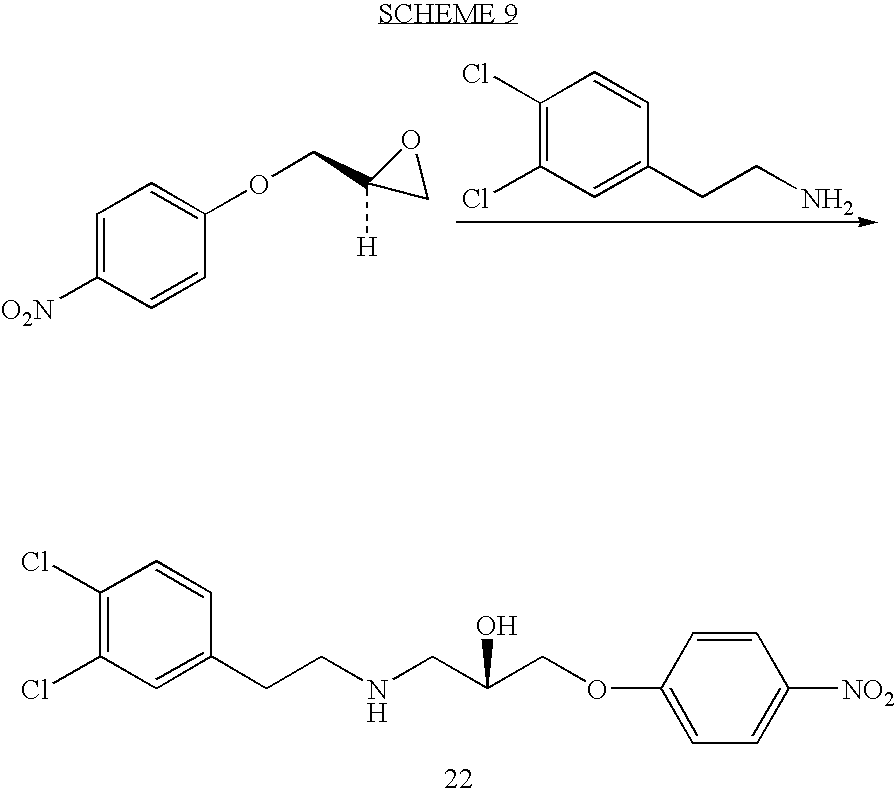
C1(Cl)=C(Cl)C=C(CCNCC(COC2=CC=C([NO2])C=C2)O)C=C1.C1(Cl)=C(Cl)C=C(CCN)C=C1.C1=C([O2N])C=CC(OCC2([H])CO2)=C1
